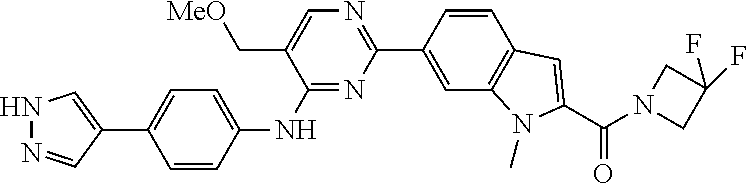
C1(NC2=CC=C(C3=CNN=C3)C=C2)=NC(C2=CC3=C(C=C2)C=C(C(N2CC(F)(F)C2)=O)N3C)=NC=C1C[MeO]
